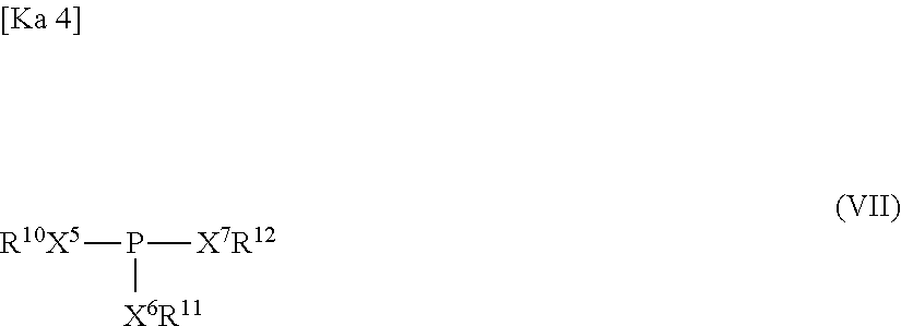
[R10X5]P([X7R12])[X6R11]
